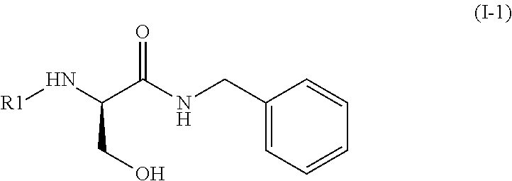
[R1]NC(C(NCC1=CC=CC=C1)=O)CO
